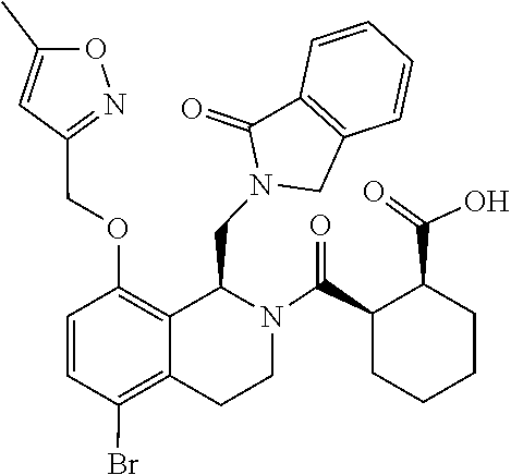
C12=C(C(=O)N(CC3C4=C(OCC5=NOC(C)=C5)C=CC(Br)=C4CCN3C(C3CCCCC3C(=O)O)=O)C1)C=CC=C2
